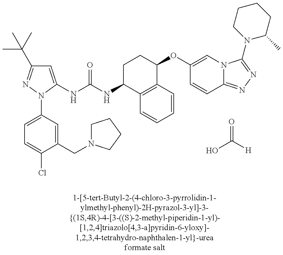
OC(=O)[H].C1=C(NC(=O)NC2C3=C(C(OC4=CN5C(=NN=C5N5C(C)CCCC5)C=C4)CC2)C=CC=C3)N(C2=CC=C(Cl)C(CN3CCCC3)=C2)N=C1C(C)(C)C
